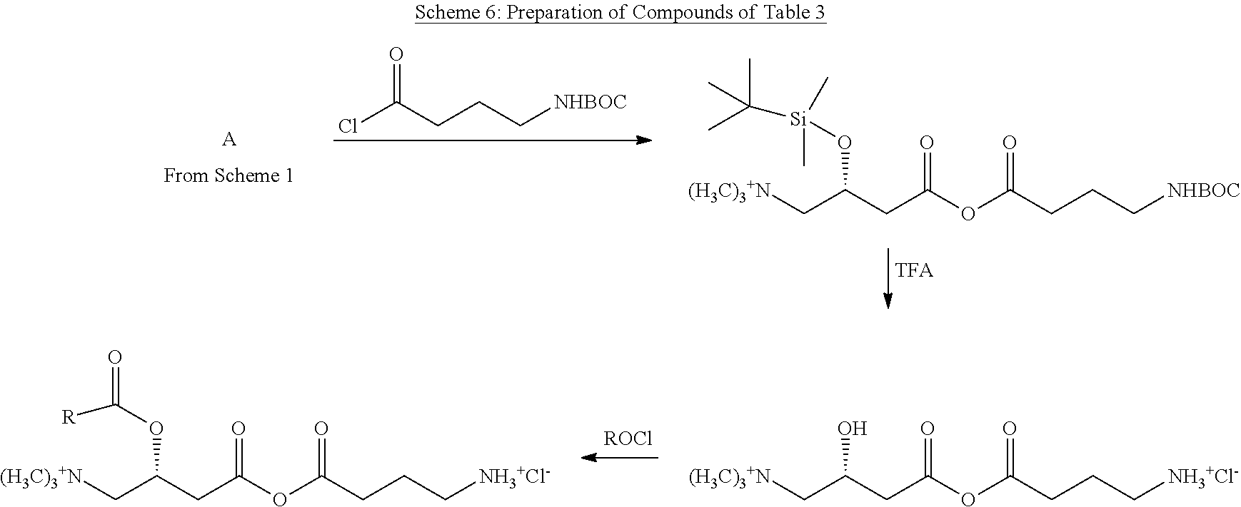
ClC(CCC[NHBOC])=O.[A].[(H3C)3+N]CC(CC(OC(CCC[NHBOC])=O)=O)O[Si](C)(C)C(C)(C)C.[ROCl].[(H3C)3+N]CC(CC(OC(CCC[NH3+Cl-])=O)=O)O.[(H3C)3+N]CC(CC(OC(CCC[NH3+Cl-])=O)=O)OC(=O)[R]
